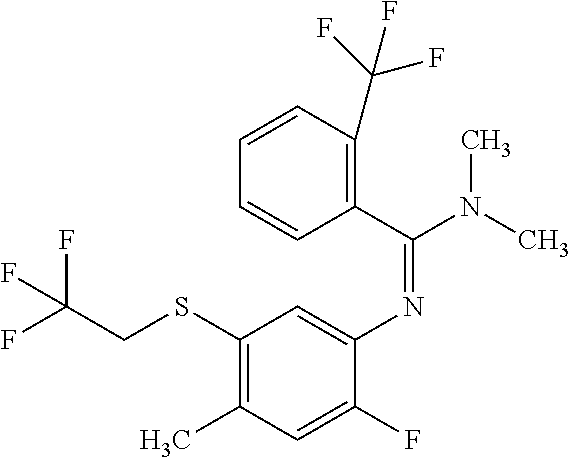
C1(C(N(C)C)=NC2=CC(SCC(F)(F)F)=C(C)C=C2F)=C(C(F)(F)F)C=CC=C1
